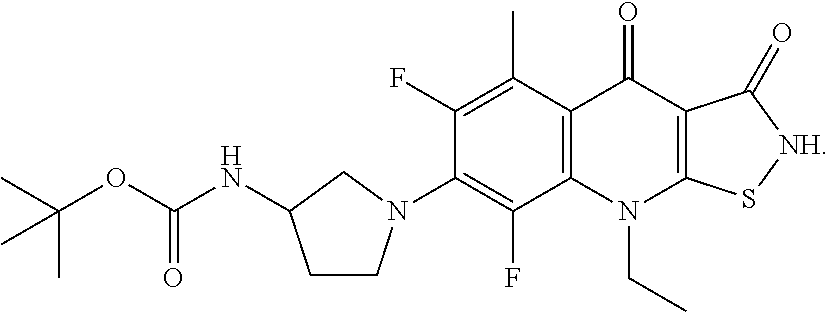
C1(F)=C(C)C2=C(C(F)=C1N1CCC(NC(=O)OC(C)(C)C)C1)N(CC)C1=C(C2=O)C(=O)[NH]S1
